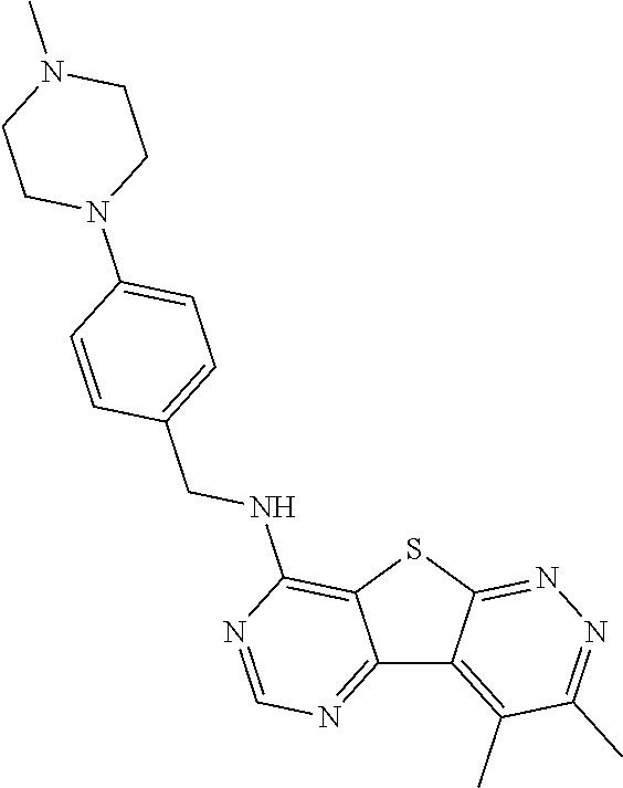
C12=NC=NC(NCC3=CC=C(N4CCN(C)CC4)C=C3)=C1SC1=NN=C(C)C(C)=C21
